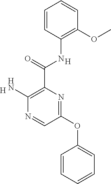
[H].N1=C(OC2=CC=CC=C2)C=NC(N)=C1C(=O)NC1=C(OC)C=CC=C1.[H]
